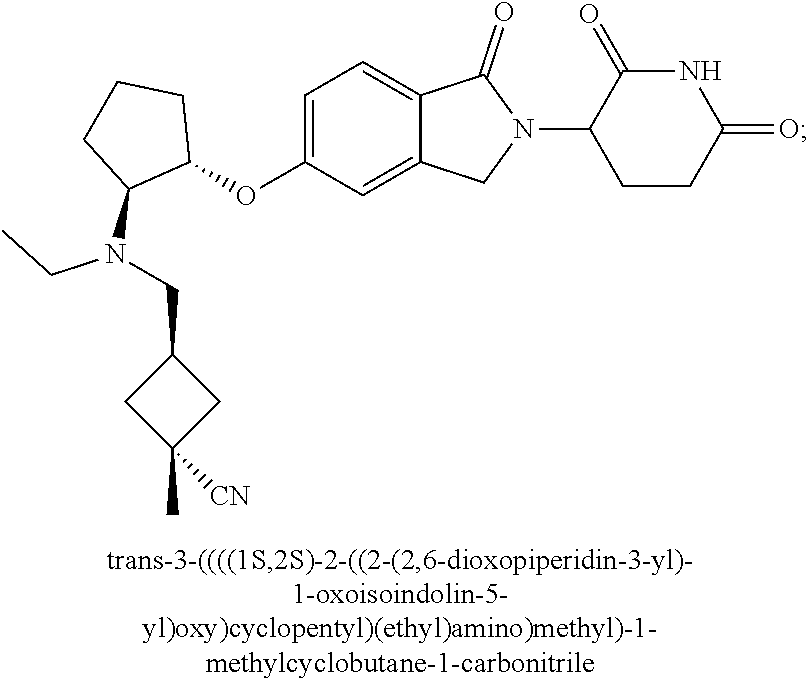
C1=C(OC2CCCC2N(CC)CC2CC([CN])(C)C2)C=C2C(=C1)C(=O)N(C1CCC(=O)NC1=O)C2
